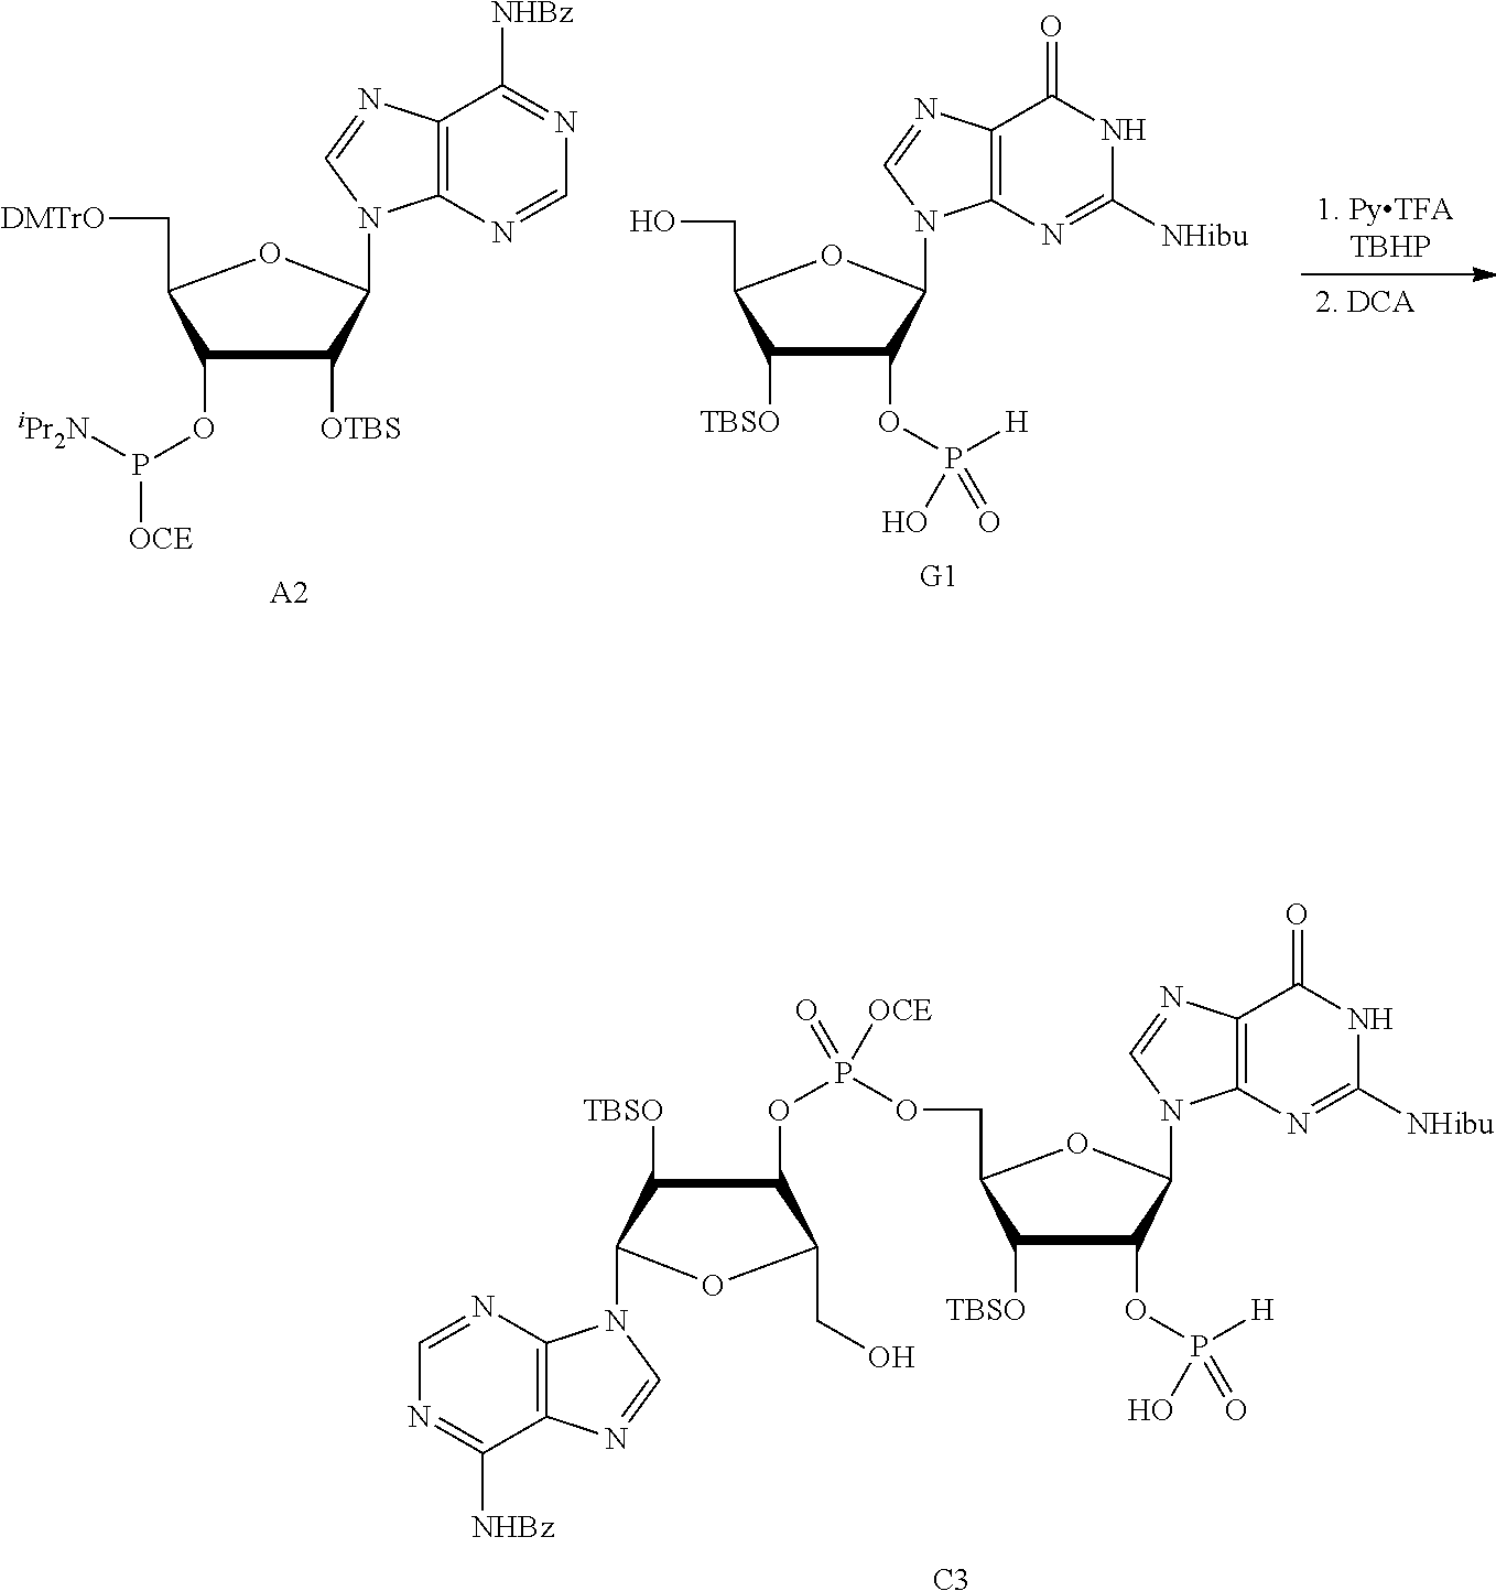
C1([TBSO])C(OP([H])(=O)O)C(N2C3=C(C(=O)NC([NHibu])=N3)N=C2)OC1COP(OC1C([TBSO])C(N2C3=C(C([NHBz])=NC=N3)N=C2)OC1CO)([OCE])=O.[C3].[1. PyTFA    TBHP].[2. DCA].C1([TBSO])C(OP([H])(=O)O)C(N2C3=C(C(=O)NC([NHibu])=N3)N=C2)OC1CO.[G1].C1(OP([OCE])[iPr2N])C([OTBS])C(N2C3=C(C([NHBz])=NC=N3)N=C2)OC1C[DMTrO].[A2]
